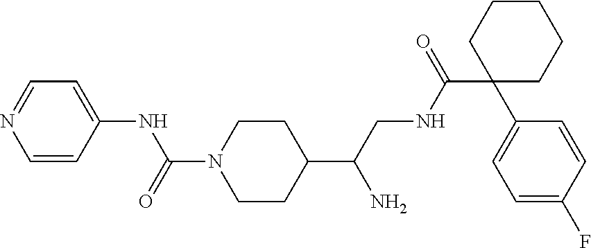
C1=CC(NC(N2CCC(C(CNC(C3(C4=CC=C(F)C=C4)CCCCC3)=O)N)CC2)=O)=CC=N1
